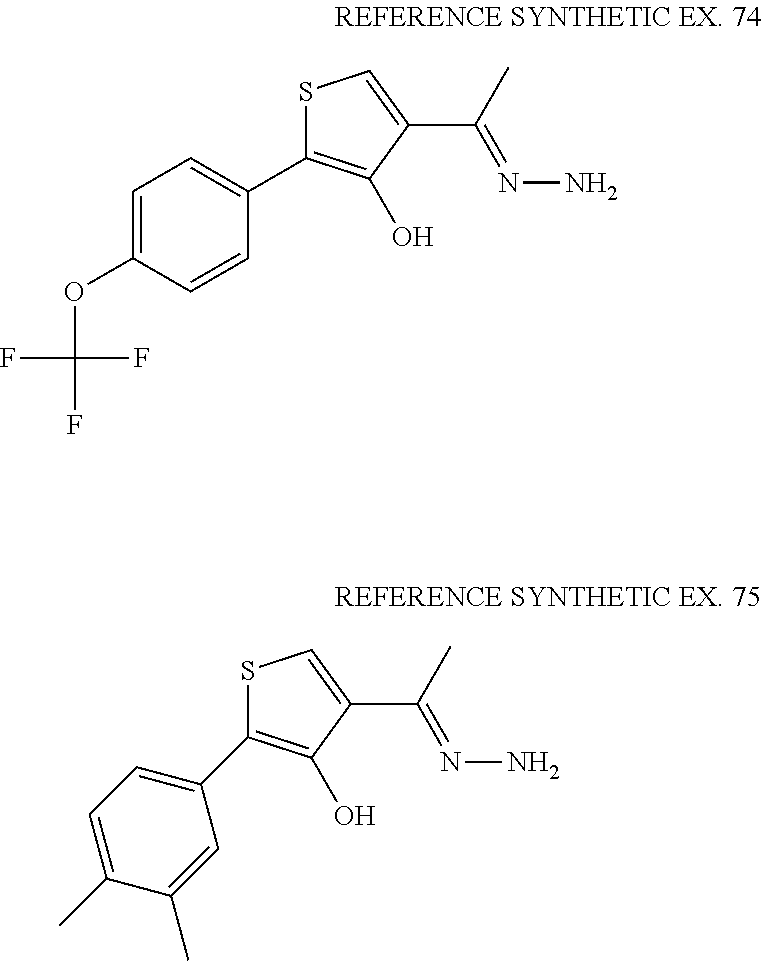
S1C(C2=CC=C(OC(F)(F)F)C=C2)=C(O)C(C(=NN)C)=C1.S1C(C2=CC=C(C)C(C)=C2)=C(O)C(C(=NN)C)=C1
